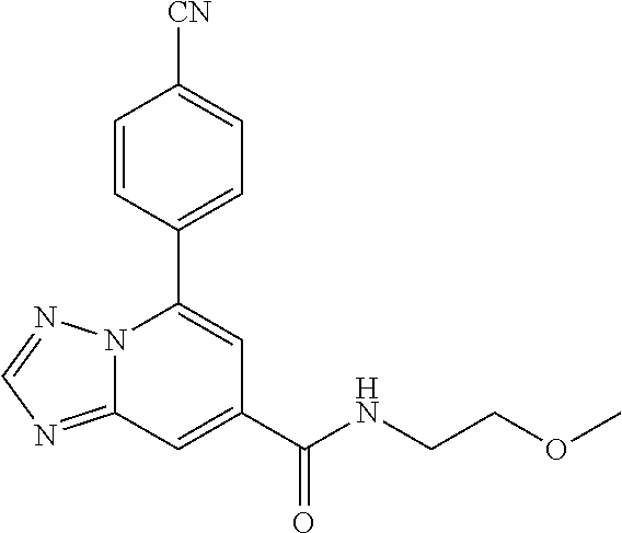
C12=NC=NN1C(C1=CC=C([CN])C=C1)=CC(C(NCCOC)=O)=C2
